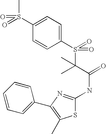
C1(S(C)(=O)=O)=CC=C(S(=O)(C(C(=O)NC2=NC(C3=CC=CC=C3)=C(C)S2)(C)C)=O)C=C1
